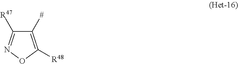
C1([#])=C([R48])ON=C1[R47]
